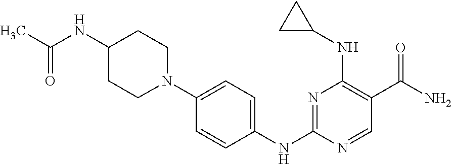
N1=C(NC2=CC=C(N3CCC(NC(C)=O)CC3)C=C2)N=CC(C(N)=O)=C1NC1CC1
